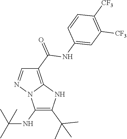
C1(NC(C)(C)C)=C(C(C)(C)C)NC2=C(C(=O)NC3=CC([CF3])=C([CF3])C=C3)C=NN12
